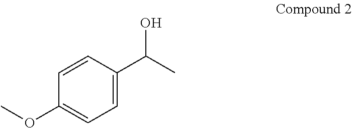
OC(C)C1=CC=C(OC)C=C1
